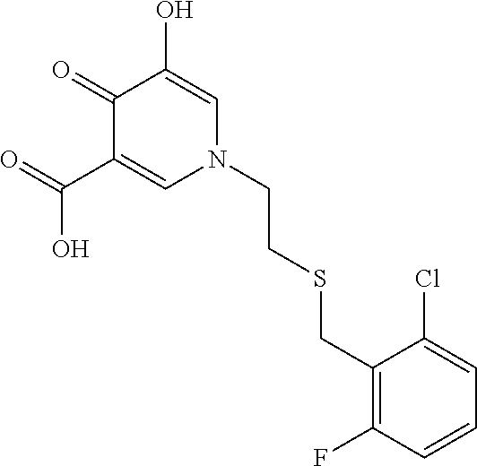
O=C(C1=CN(CCSCC2=C(F)C=CC=C2Cl)C=C(O)C1=O)O
